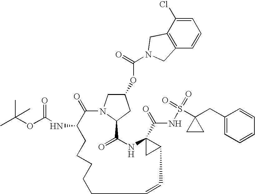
O(C1CN2C(C1)C(=O)NC1(C(=O)NS(=O)(C3(CC4=CC=CC=C4)CC3)=O)CC1C=CCCCCCC(NC(OC(C)(C)C)=O)C2=O)C(=O)N1CC2=C(C=CC=C2Cl)C1
